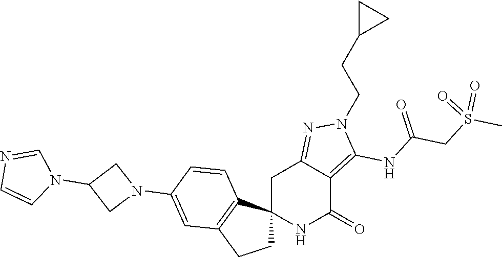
C12(NC(=O)C3=C(NC(CS(C)(=O)=O)=O)N(CCC4CC4)N=C3C1)CCC1=C2C=CC(N2CC(N3C=NC=C3)C2)=C1
